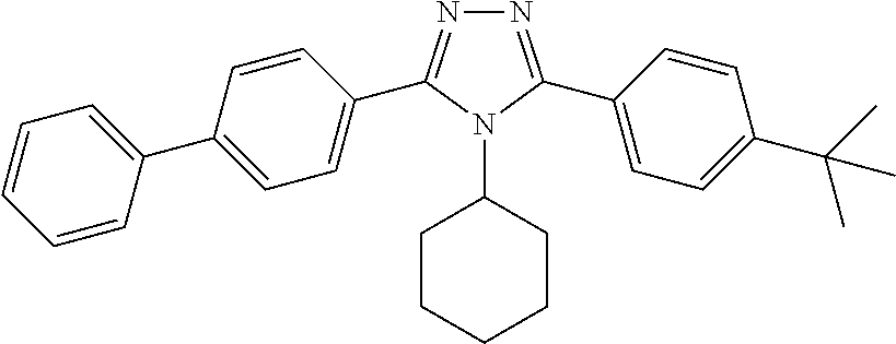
N1=C(C2=CC=C(C(C)(C)C)C=C2)N(C2CCCCC2)C(C2=CC=C(C3=CC=CC=C3)C=C2)=N1
